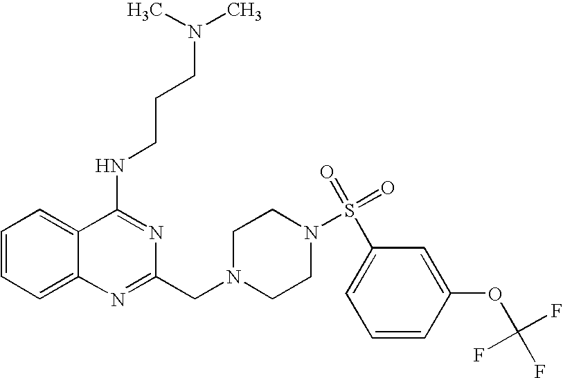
C1=CC=C2C(=C1)C(NCCCN(C)C)=NC(CN1CCN(S(=O)(C3=CC=CC(OC(F)(F)F)=C3)=O)CC1)=N2
